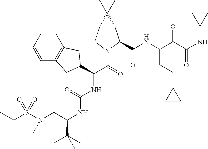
C(C)S(N(CC(NC(NC(C(=O)N1C(C(NC(C(C(NC2CC2)=O)=O)CCC2CC2)=O)C2C(C1)C2(C)C)C1CC2=C(C=CC=C2)C1)=O)C(C)(C)C)C)(=O)=O
